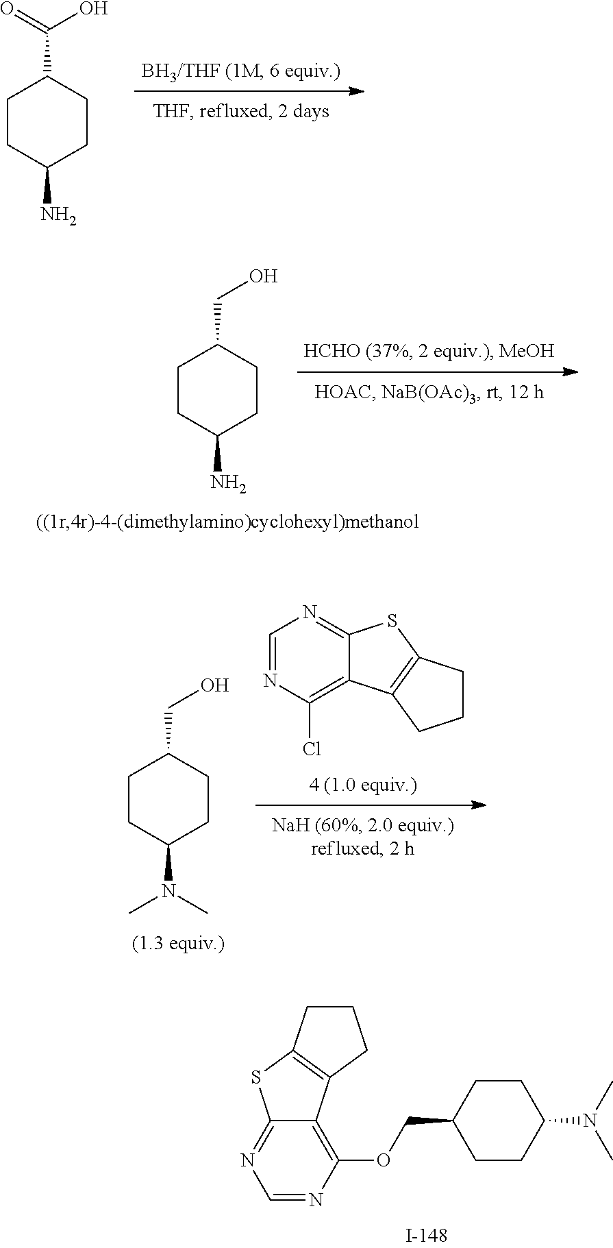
C1CC(N)CCC1C(O)=O.C1CC(N)CCC1CO.C1=NC(OCC2CCC(N(C)C)CC2)=C2C(=N1)SC1=C2CCC1.C1CC(N(C)C)CCC1CO.C1=NC(Cl)=C2C(=N1)SC1=C2CCC1
